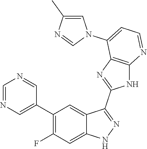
C1=NC=C(C2=C(F)C=C3C(=C2)C(C2=NC4=C(N2)N=CC=C4N2C=C(C)N=C2)=NN3)C=N1
